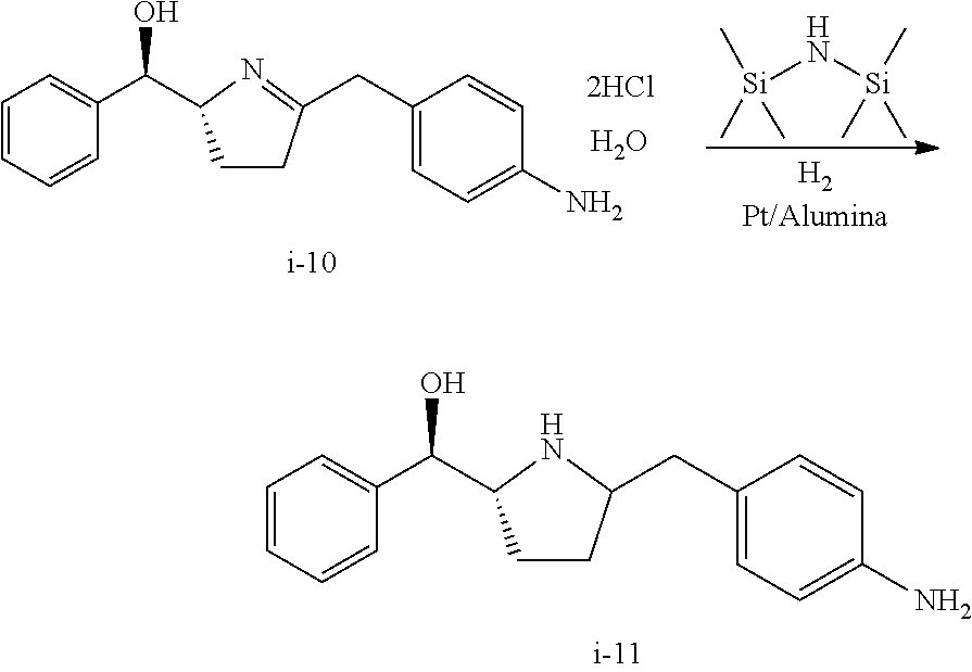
C1=CC=CC(C(O)C2CCC(CC3=CC=C(N)C=C3)N2)=C1.O.[Si](N[Si](C)(C)C)(C)(C)C.C1=CC=CC(C(O)C2CCC(CC3=CC=C(N)C=C3)=N2)=C1
